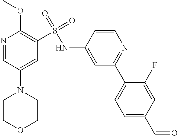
N1=CC(N2CCOCC2)=CC(S(=O)(=O)NC2=CC(C3=CC=C(C=O)C=C3F)=NC=C2)=C1OC
